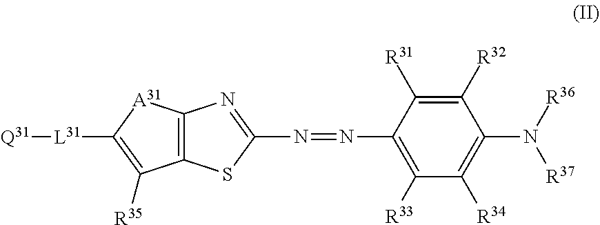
C12=C(SC(N=NC3=C([R33])C([R34])=C(N([R36])[R37])C([R32])=C3[R31])=N1)C([R35])=C([L31][Q31])[A31]2
